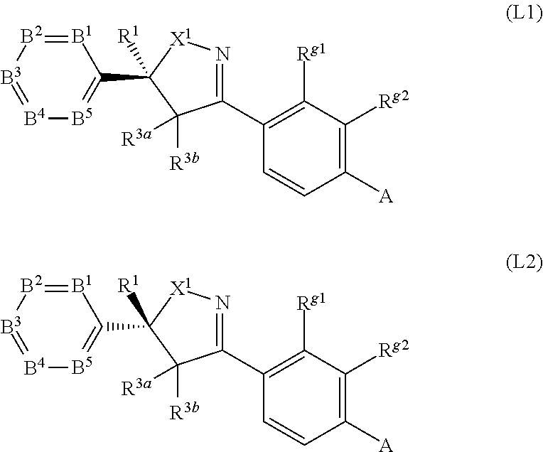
[B1]1=[B2][B3]=[B4][B5]=C1C1([R1])[X1]N=C(C2=C([Rg1])C([Rg2])=C([A])C=C2)C1([R3b])[R3a].[B1]1=[B2][B3]=[B4][B5]=C1C1([R1])[X1]N=C(C2=C([Rg1])C([Rg2])=C([A])C=C2)C1([R3b])[R3a]
